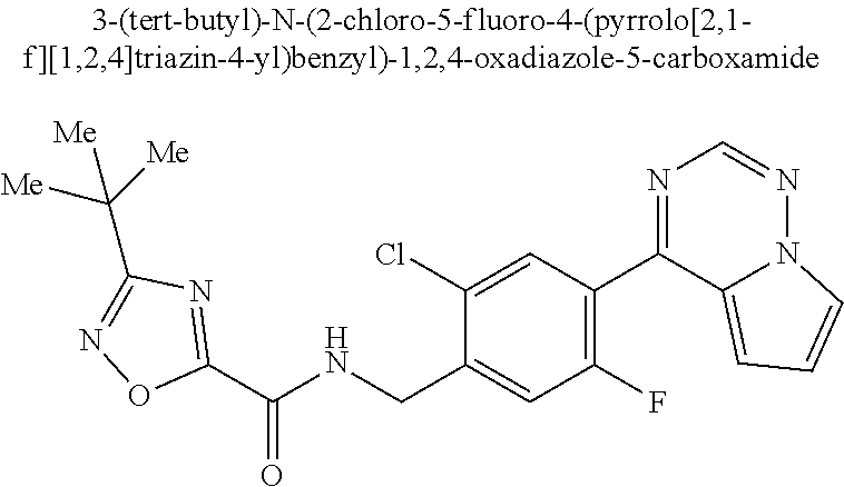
C1(C(NCC2=CC(F)=C(C3=NC=NN4C3=CC=C4)C=C2Cl)=O)=NC(C([Me])([Me])[Me])=NO1
